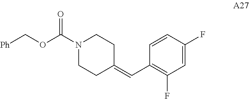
C1=C(F)C=CC(C=C2CCN(C(=O)OC[Ph])CC2)=C1F
